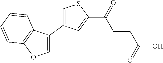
C1=C(C2=CSC(C(=O)CCC(=O)O)=C2)C2=C(O1)C=CC=C2
